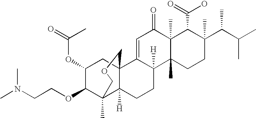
C1=C2C([H])(C3(C)C(C)(C1=O)C(C(=O)O)C(C(C(C)C)C)(C)CC3)CCC1([H])C3(C)C(OCCN(C)C)C(OC(=O)C)CC21COC3
